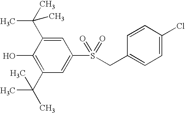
C1=C(C(C)(C)C)C(O)=C(C(C)(C)C)C=C1S(CC1=CC=C(Cl)C=C1)(=O)=O
